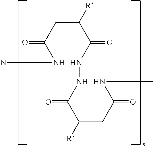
C(C(CC(NN)=O)[R])(NNC(C(CC(NC)=O)[R])=O)=O
